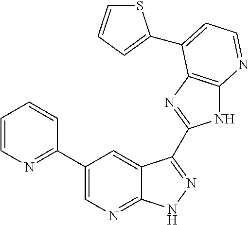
C1(C2=NC=CC=C2)=CN=C2C(=C1)C(C1=NC3=C(N1)N=CC=C3C1=CC=CS1)=NN2
